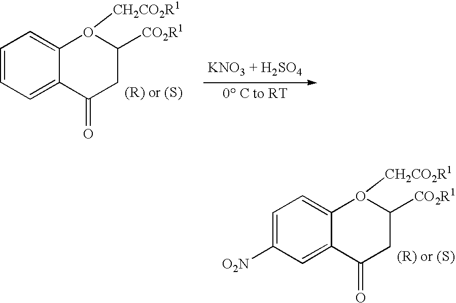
C12=CC([O2N])=CC=C1O([CH2CO2R1])C([CO2R1])CC2=O.C12=CC=CC=C1O([CH2CO2R1])C([CO2R1])CC2=O
